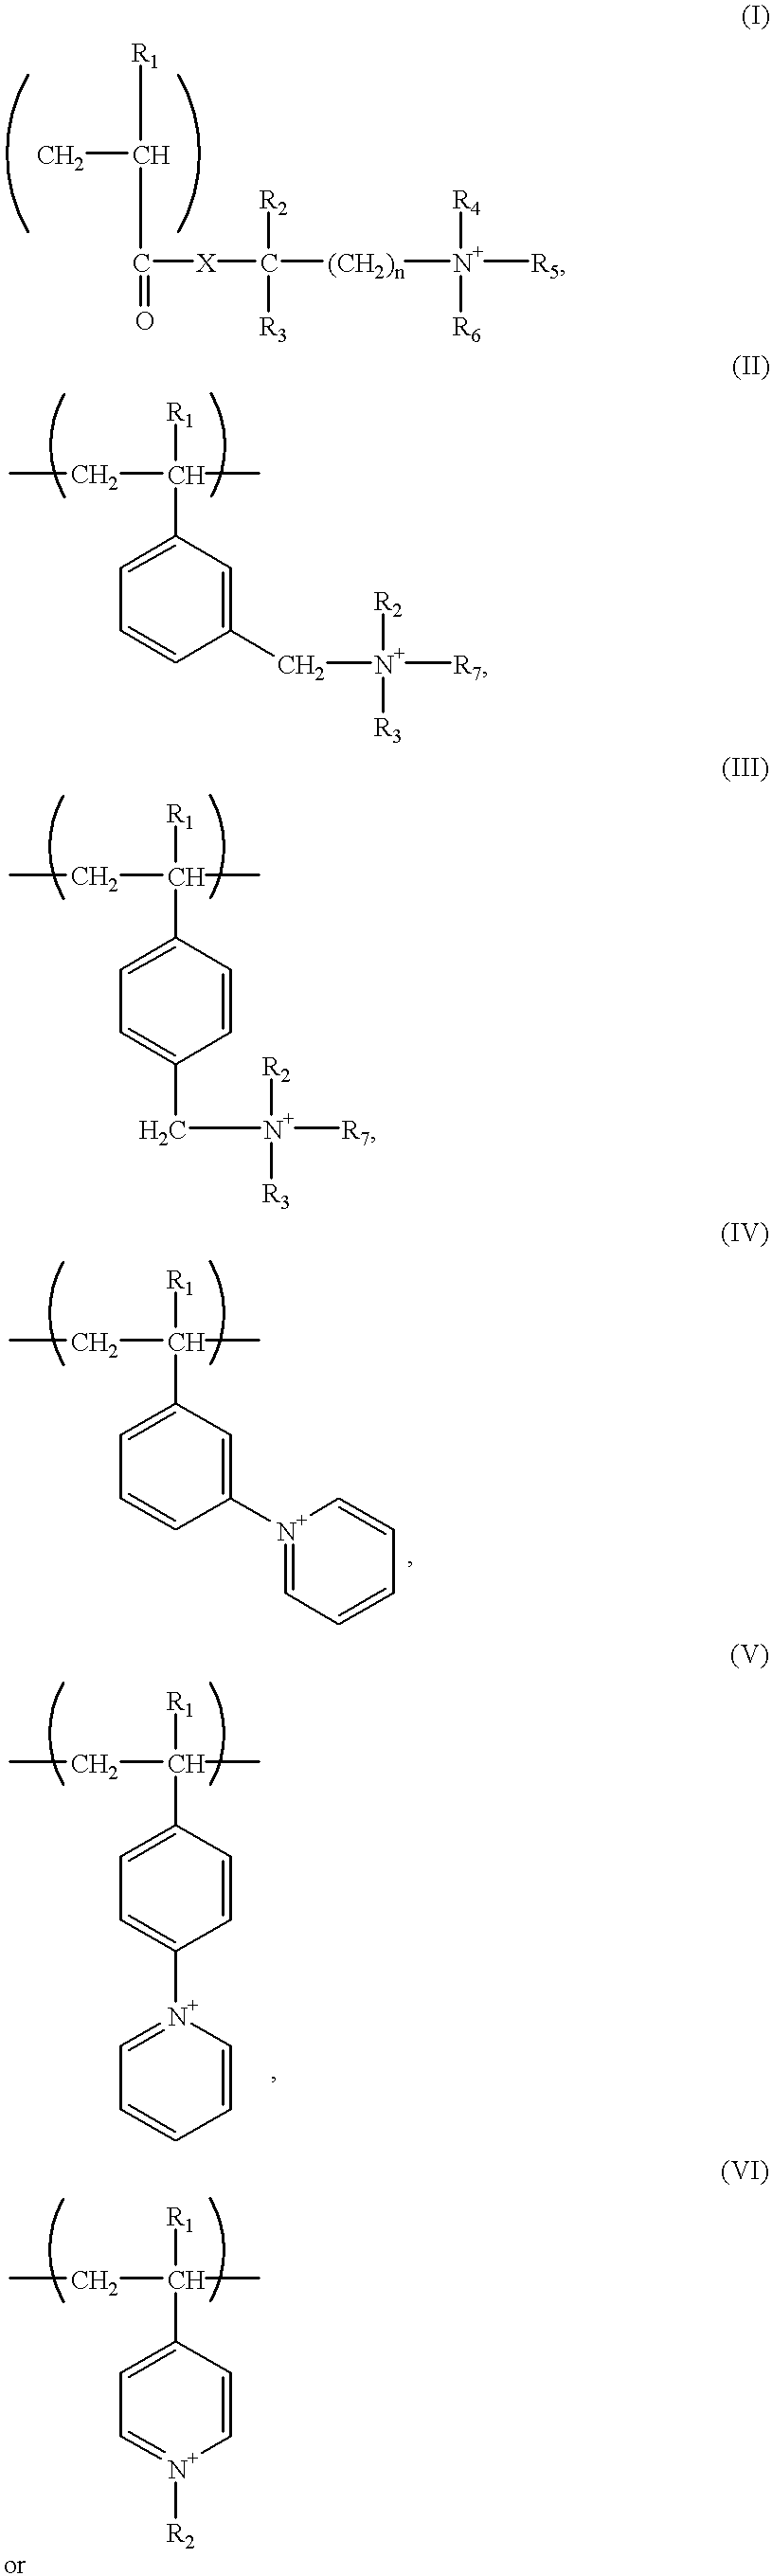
CC([R1])C(=O)[X]C([(CH2)n][N+]([R4])([R6])[R5])([R2])[R3].C1(C[N+]([R2])([R3])[R7])=CC(C(CC)([R1])C)=CC=C1.C1=CC(C(CC)([R1])C)=CC=C1C[N+]([R2])([R3])[R7].C1([N+]2=CC=CC=C2)=CC(C(CC)([R1])C)=CC=C1.C1=CC(C(CC)([R1])C)=CC=C1[N+]1=CC=CC=C1.C1=CC(C(CC)([R1])C)=CC=[N+]1[R2]
